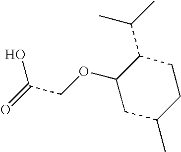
C1(OCC(=O)O)CC(C)CCC1C(C)C
